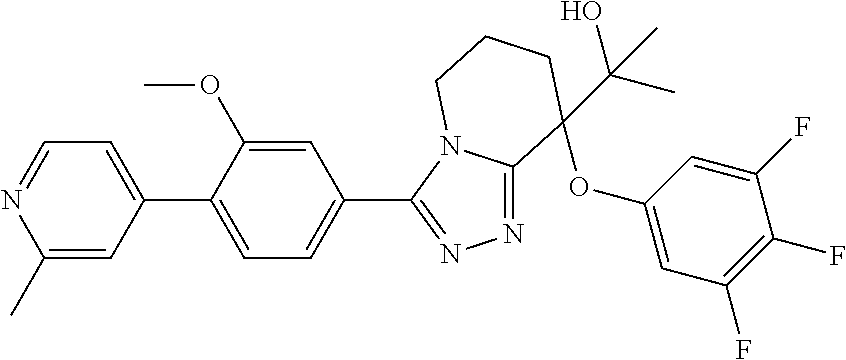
C1(C2=CC=C(C3=NN=C4N3CCCC4(OC3=CC(F)=C(F)C(F)=C3)C(C)(O)C)C=C2OC)=CC=NC(C)=C1
